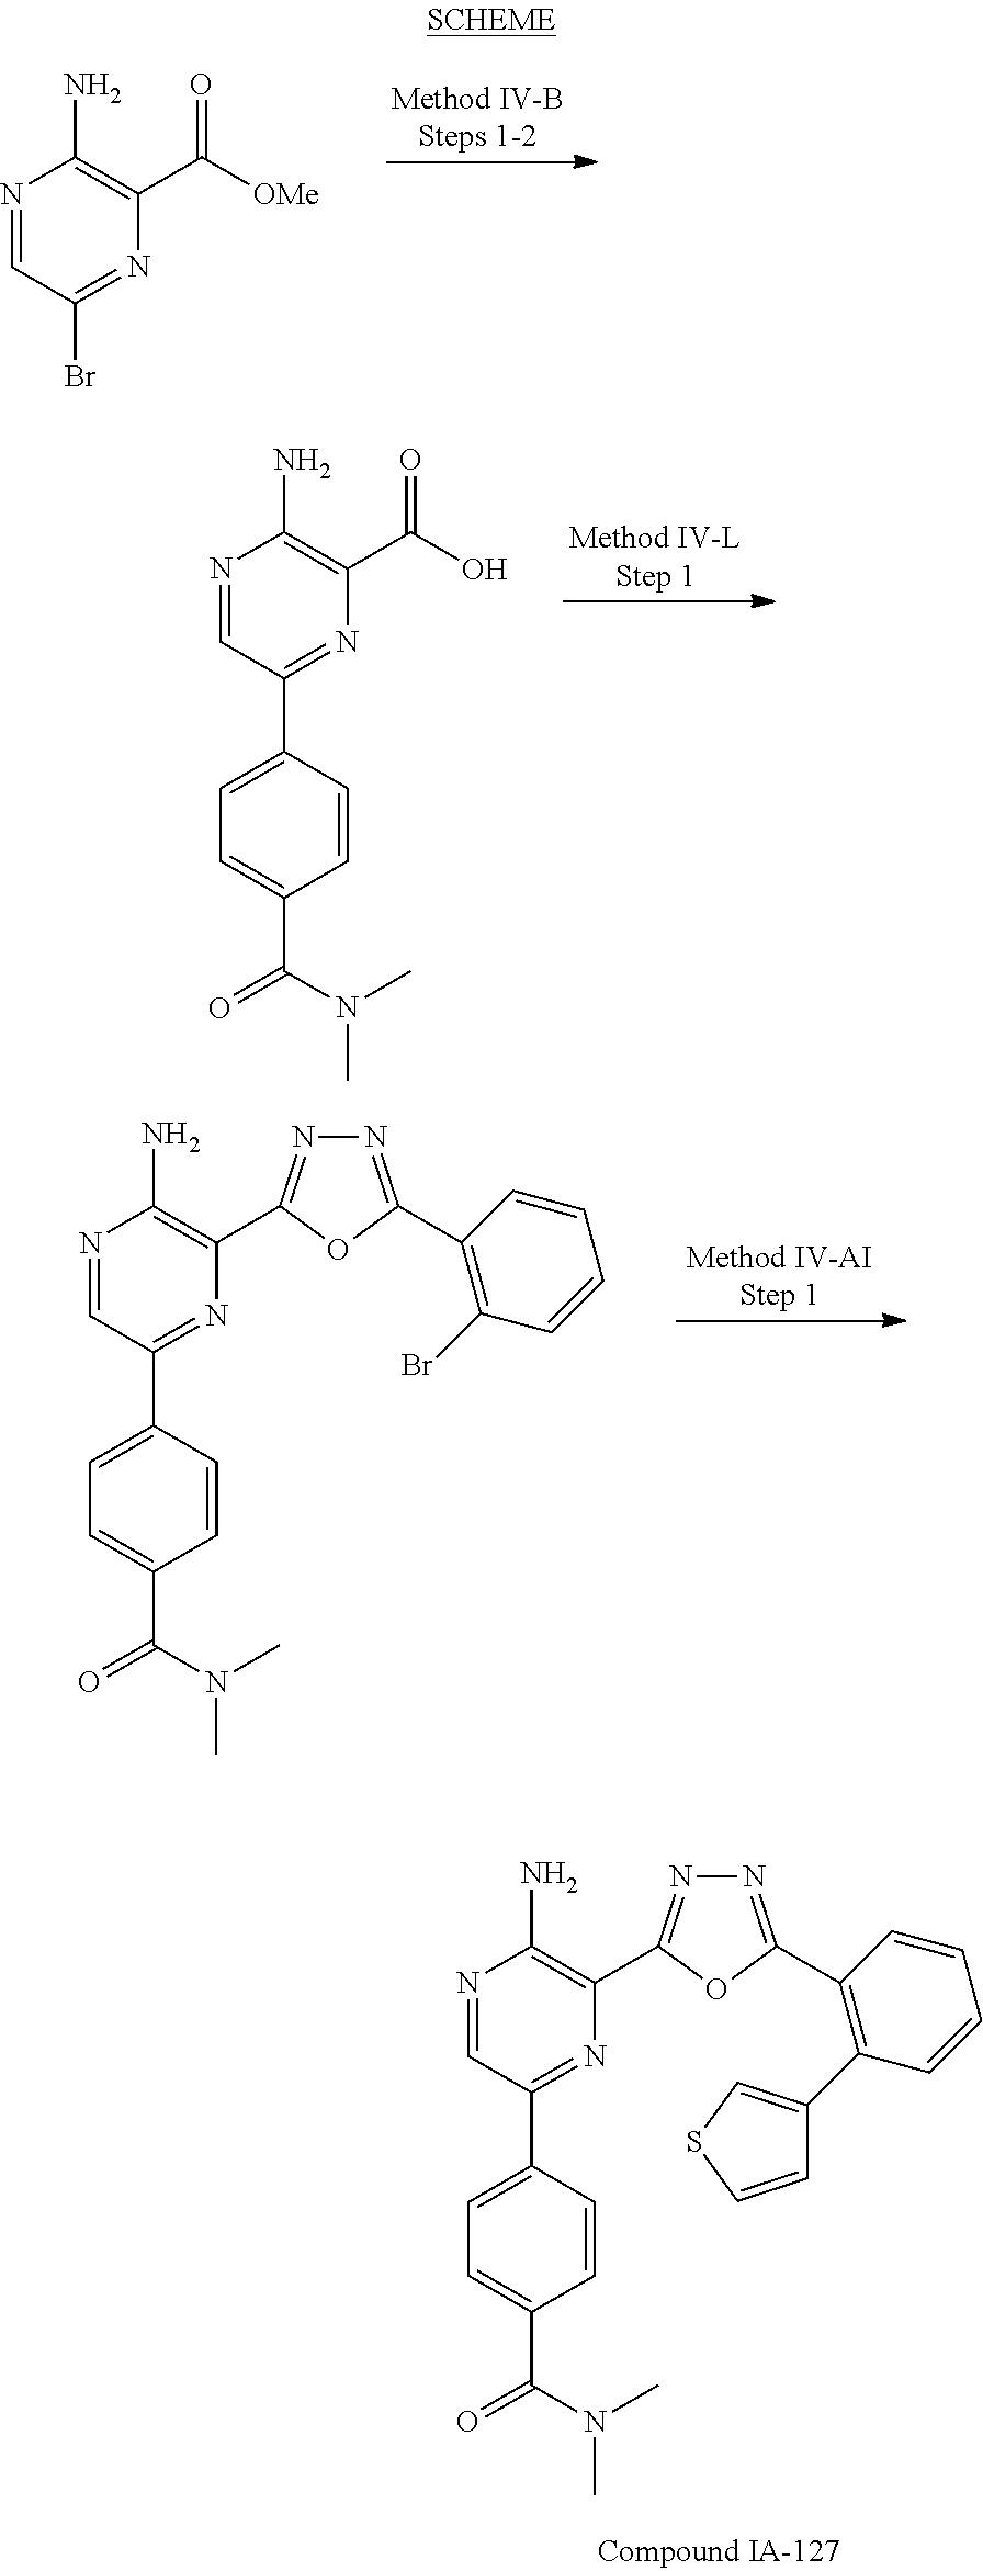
N1=CC(Br)=NC(C([OMe])=O)=C1N.N1=CC(C2=CC=C(C(=O)N(C)C)C=C2)=NC(C(O)=O)=C1N.N1=CC(C2=CC=C(C(=O)N(C)C)C=C2)=NC(C2=NN=C(C3=C(Br)C=CC=C3)O2)=C1N.N1=CC(C2=CC=C(C(=O)N(C)C)C=C2)=NC(C2=NN=C(C3=C(C4=CSC=C4)C=CC=C3)O2)=C1N
